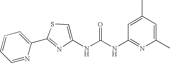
C1=NC(C2=NC(NC(NC3=NC(C)=CC(C)=C3)=O)=CS2)=CC=C1
